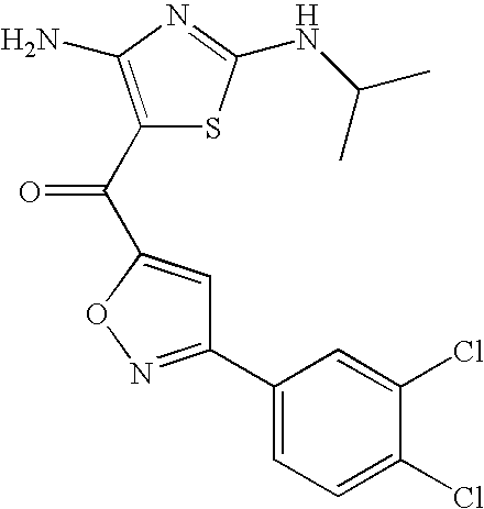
C1(C2=CC=C(Cl)C(Cl)=C2)=NOC(C(C2=C(N)N=C(NC(C)C)S2)=O)=C1
